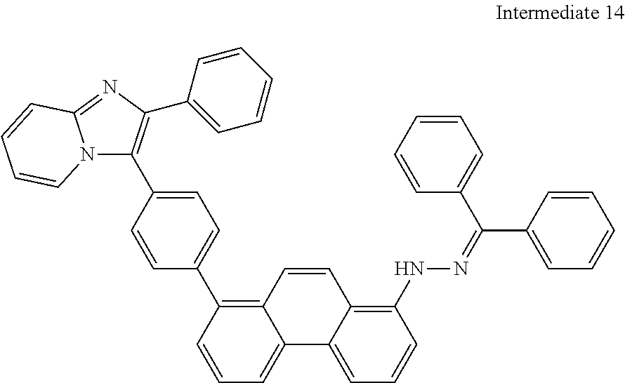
C1=C(C2=C(C3=CC=CC=C3)N=C3N2C=CC=C3)C=CC(C2=C3C(=CC=C2)C2=CC=CC(NN=C(C4=CC=CC=C4)C4=CC=CC=C4)=C2C=C3)=C1
